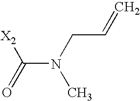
N(C(=O)[X2])(C)CC=C
